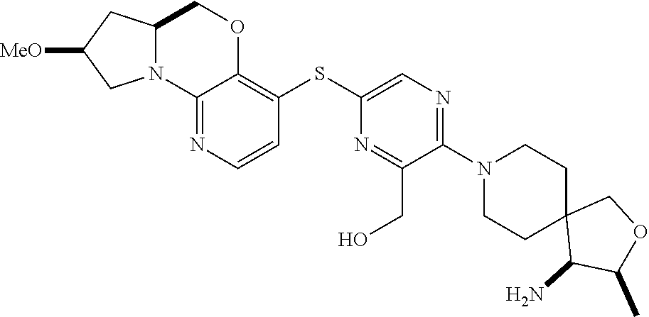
C12(C(N)C(C)OC1)CCN(C1=NC=C(SC3=C4OCC5CC([MeO])CN5C4=NC=C3)N=C1CO)CC2
